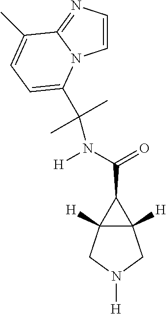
C12([H])C([H])(C1C(N([H])C(C)(C)C1=CC=C(C)C3=NC=CN31)=O)CN([H])C2
